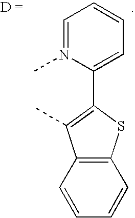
C1=N(C)C(C2=C(C)C3=C(S2)C=CC=C3)=CC=C1
